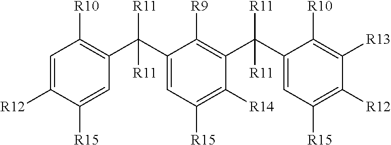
C1([R15])=CC(C(C2=CC([R15])=C([R14])C(C(C3=CC([R15])=C([R12])C([R13])=C3[R10])([R11])[R11])=C2[R9])([R11])[R11])=C([R10])C=C1[R12]
